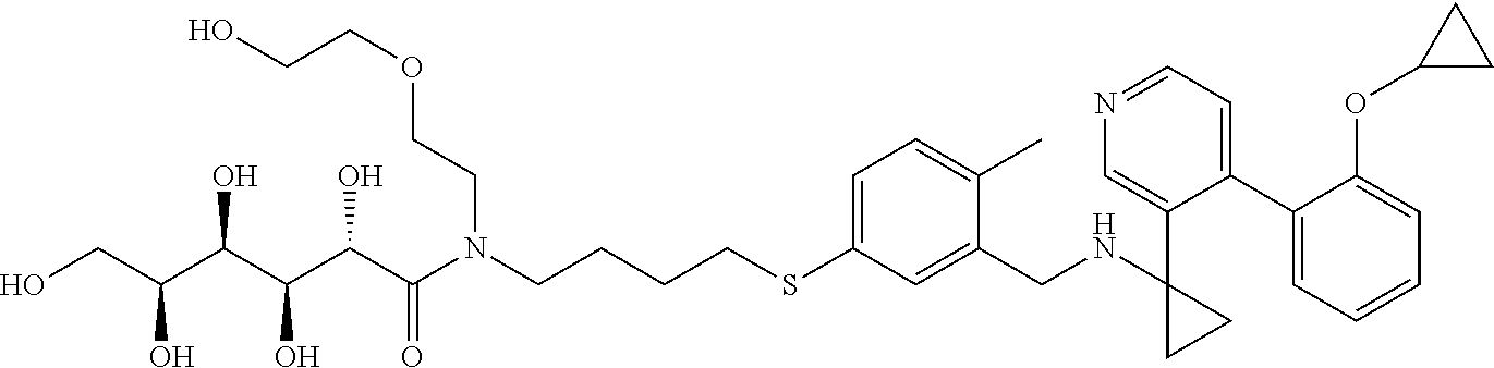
OCC(C(C(C(C(N(CCCCSC1=CC=C(C)C(CNC2(C3=CN=CC=C3C3=CC=CC=C3OC3CC3)CC2)=C1)CCOCCO)=O)O)O)O)O
